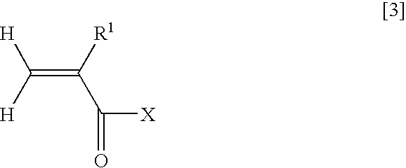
C(=C([R1])C([X])=O)([H])[H]
